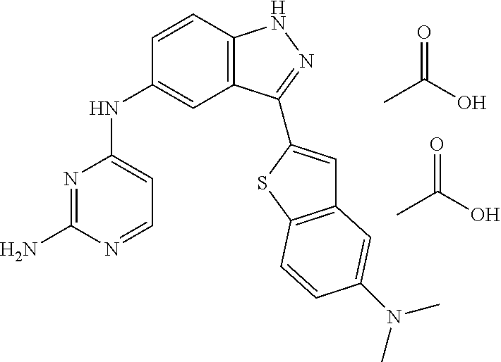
CC(O)=O.N1=C(N)N=CC=C1NC1=CC2=C(C=C1)NN=C2C1=CC2=C(S1)C=CC(N(C)C)=C2.CC(O)=O
